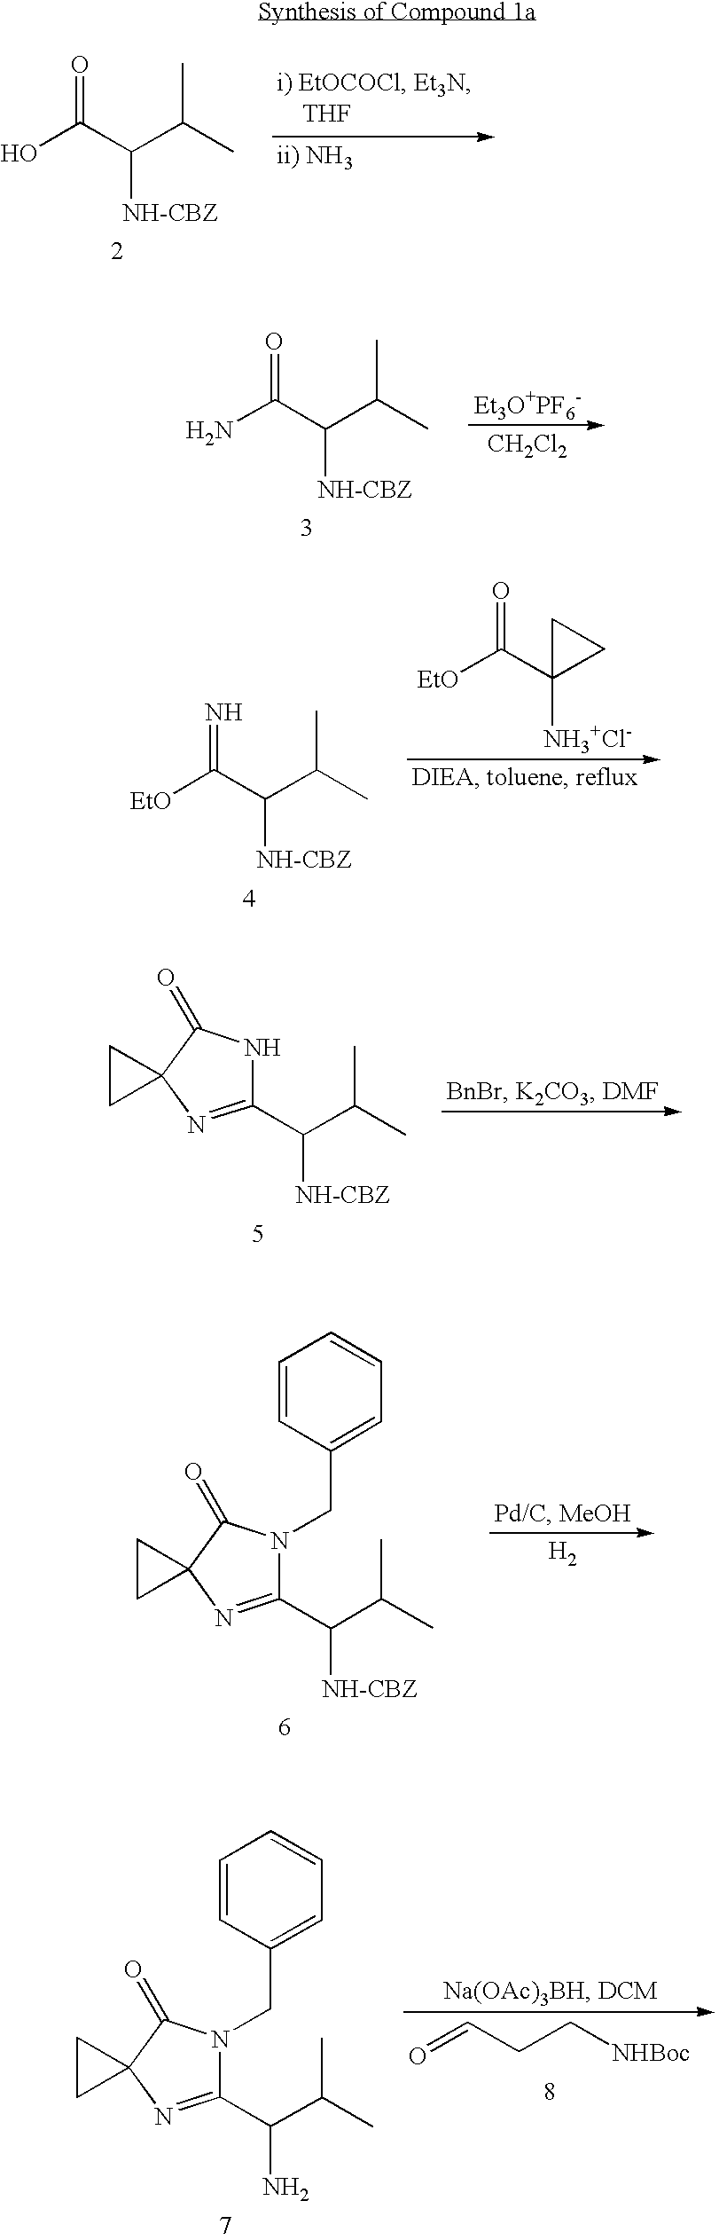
OC(C(C(C)C)[NH-CBZ])=O.NC(C(C(C)C)[NH-CBZ])=O.[Et3O+PF6-].[CH2Cl2].[EtO]C(C(C(C)C)[NH-CBZ])=N.[EtO]C(C1([NH3+Cl-])CC1)=O.C(C(C)C)([NH-CBZ])C1=NC2(C(=O)N1)CC2.C(C(C)C)([NH-CBZ])C1=NC2(C(=O)N1CC1=CC=CC=C1)CC2.[H2].C(C(C)C)(N)C1=NC2(C(=O)N1CC1=CC=CC=C1)CC2.O=CCC[NHBoc]
